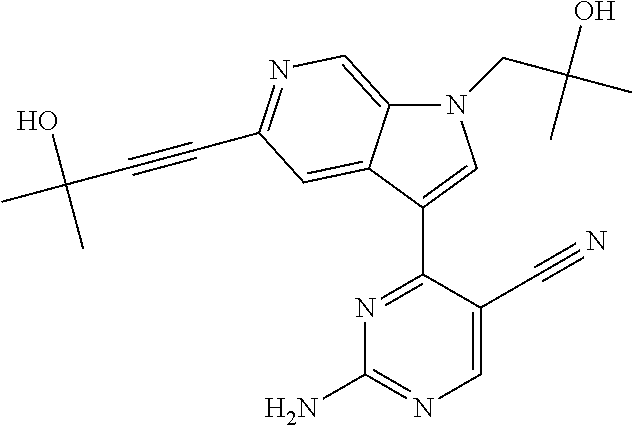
N1(CC(O)(C)C)C2=CN=C(C#CC(C)(O)C)C=C2C(C2=NC(N)=NC=C2C#N)=C1
